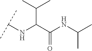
C(C(C(NC(C)C)=O)NC(C)C)(C)C
